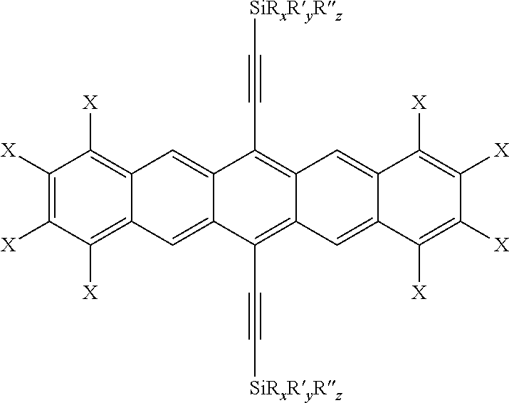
C1([X])=C([X])C([X])=C2C(=C1[X])C=C1C(=C2)C(C#C[SiRxRyRz])=C2C(=C1C#C[SiRxRyRz])C=C1C(=C2)C([X])=C([X])C([X])=C1[X]
